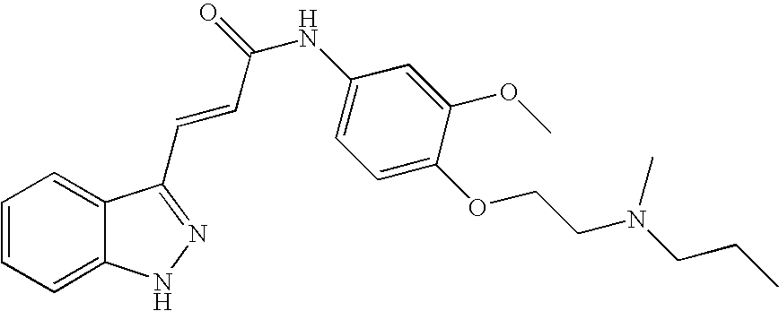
C1=CC=C2C(=C1)C(C=CC(NC1=CC=C(OCCN(CCC)C)C(OC)=C1)=O)=NN2
